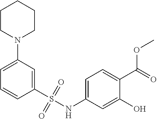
C1CN(C2=CC=CC(S(NC3=CC=C(C(=O)OC)C(O)=C3)(=O)=O)=C2)CCC1
